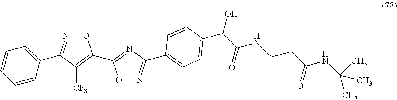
C1=CC=CC(C2=NOC(C3=NC(C4=CC=C(C(C(NCCC(NC(C)(C)C)=O)=O)O)C=C4)=NO3)=C2[CF3])=C1
